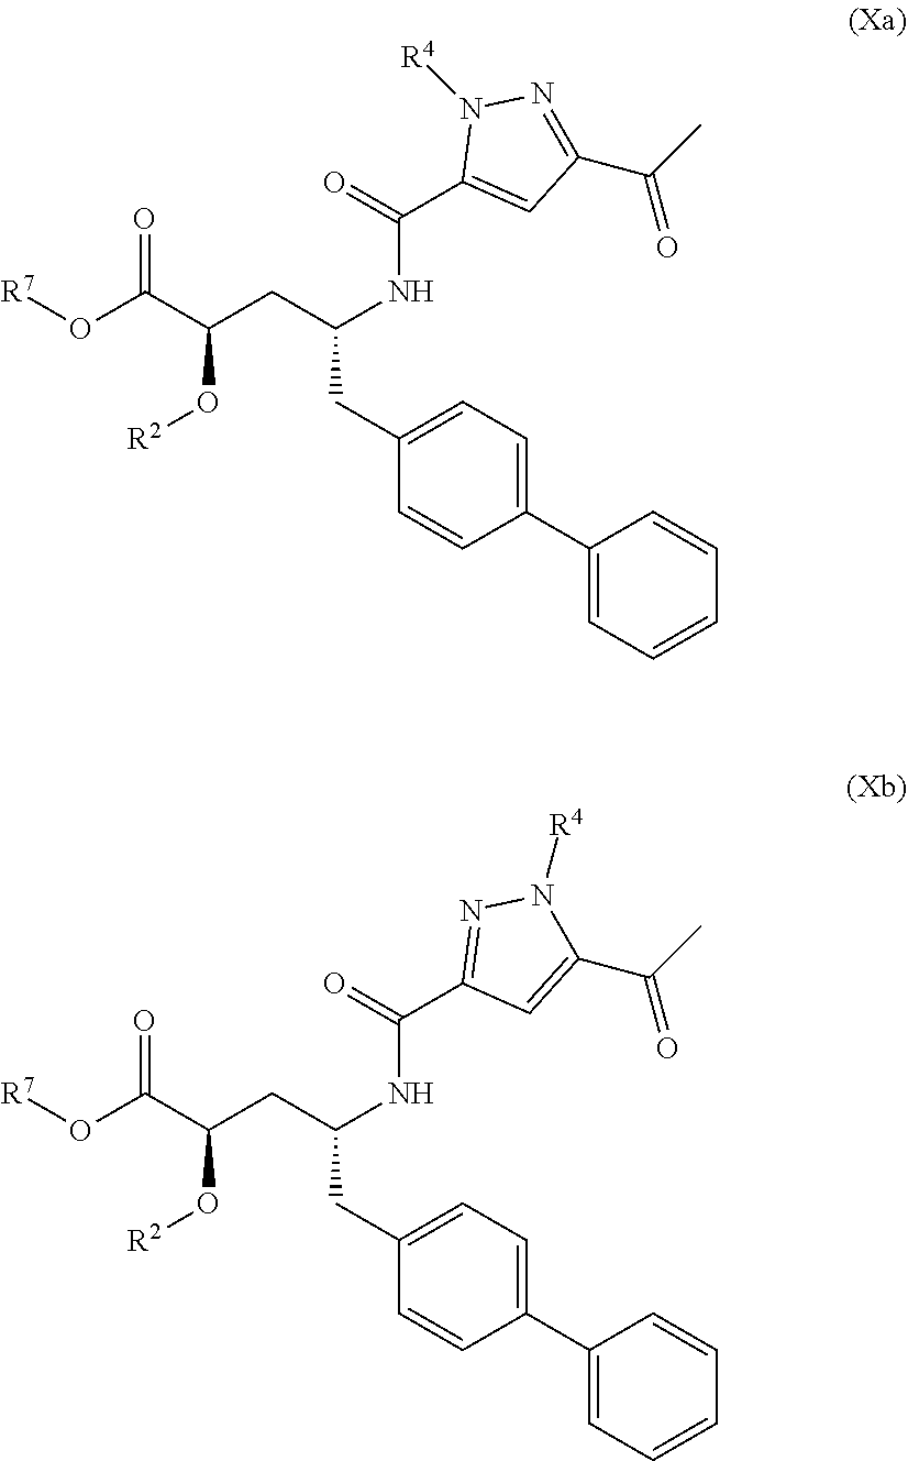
O(C(C(CC(NC(C1=CC(C(C)=O)=NN1[R4])=O)CC1=CC=C(C2=CC=CC=C2)C=C1)O[R2])=O)[R7].O(C(C(CC(NC(C1=NN([R4])C(C(C)=O)=C1)=O)CC1=CC=C(C2=CC=CC=C2)C=C1)O[R2])=O)[R7]
